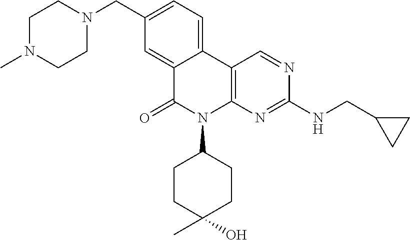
C12=CC(CN3CCN(C)CC3)=CC=C1C1=C(N(C3CCC(O)(C)CC3)C2=O)N=C(NCC2CC2)N=C1
